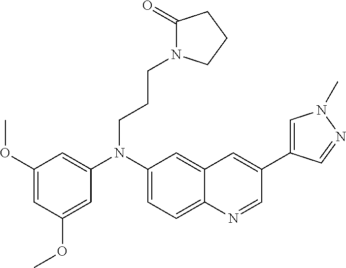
C1(OC)=CC(OC)=CC(N(C2=CC=C3C(=C2)C=C(C2=CN(C)N=C2)C=N3)CCCN2C(=O)CCC2)=C1
